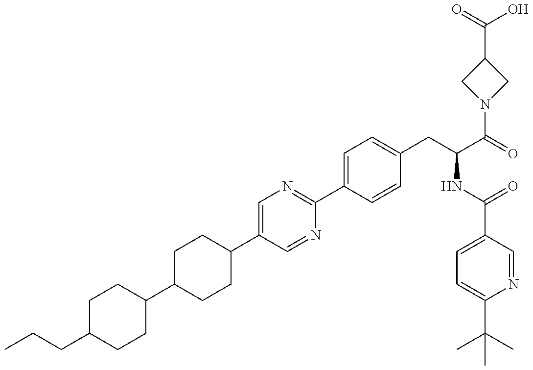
C1(C2CCC(C3=CN=C(C4=CC=C(CC(NC(=O)C5=CC=C(C(C)(C)C)N=C5)C(N5CC(C(O)=O)C5)=O)C=C4)N=C3)CC2)CCC(CCC)CC1
